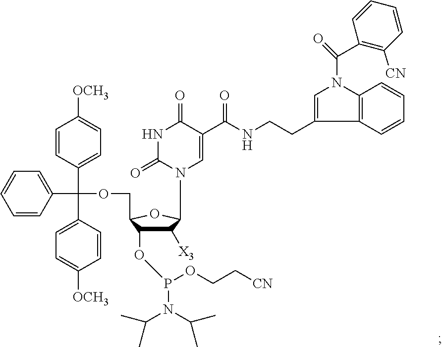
C1(C(C2=CC=C([OCH3])C=C2)(C2=CC=C([OCH3])C=C2)OCC2C(OP(N(C(C)C)C(C)C)OCC[CN])C([X3])C(N3C(=O)NC(=O)C(C(NCCC4=CN(C(=O)C5=C([CN])C=CC=C5)C5=C4C=CC=C5)=O)=C3)O2)=CC=CC=C1
